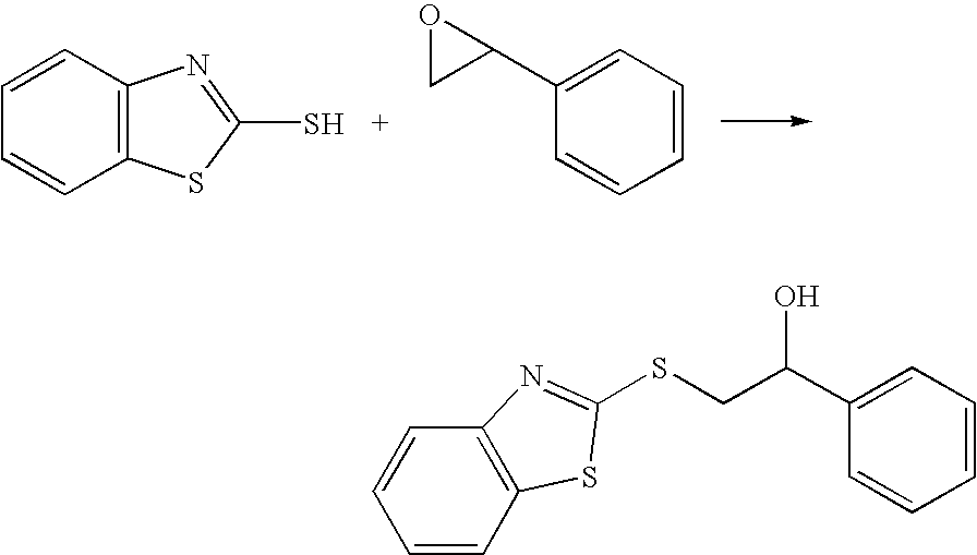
C12=C(C=CC=C1)N=C(S)S2.C1=CC=C(C2OC2)C=C1.C1=CC2=C(C=C1)N=C(SCC(C1=CC=CC=C1)O)S2
